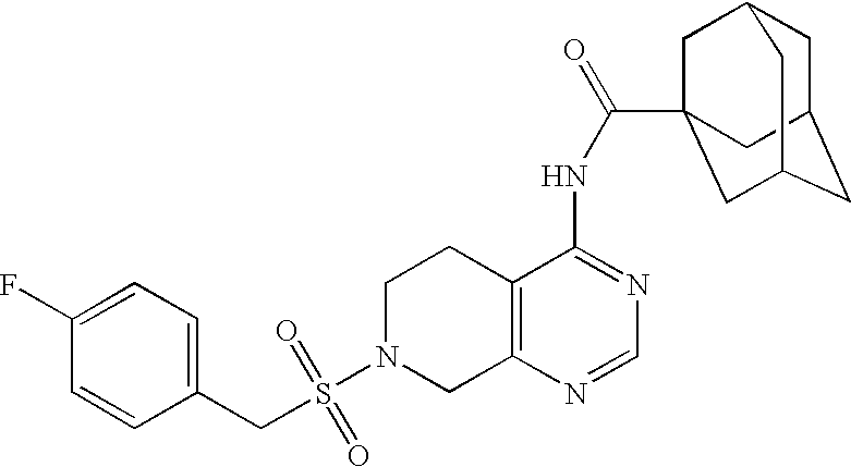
C1N(S(=O)(=O)CC2=CC=C(F)C=C2)CC2=C(C1)C(NC(=O)C13CC4CC(CC(C1)C4)C3)=NC=N2
